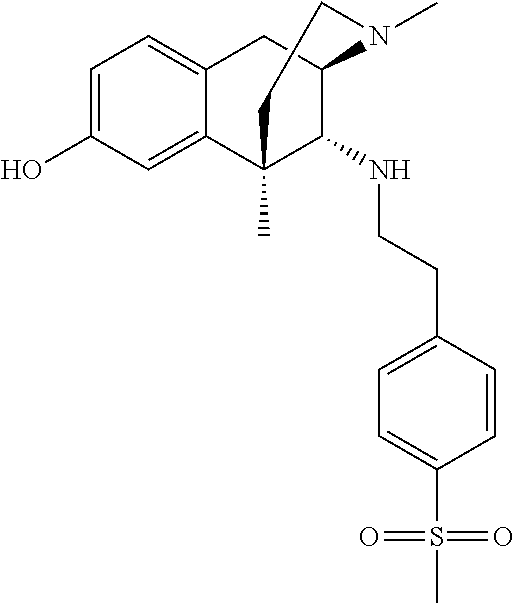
C1=C(O)C=C2C(=C1)CC1C(NCCC3=CC=C(S(=O)(C)=O)C=C3)C2(C)CCN1C
